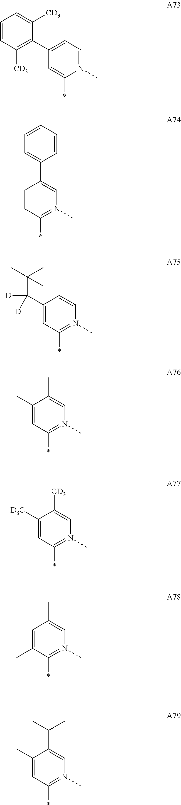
C1=CC([CD3])=C(C2=CC=N(C)C(*)=C2)C([CD3])=C1.C1=CC(*)=N(C)C=C1C1=CC=CC=C1.C1(C([D])([D])C(C)(C)C)=CC(*)=N(C)C=C1.C1(C)=CC(*)=N(C)C=C1C.C1([D3C])=CC(*)=N(C)C=C1[CD3].C1=C(C)C(*)=N(C)C=C1C.C1(C)=CC(*)=N(C)C=C1C(C)C
